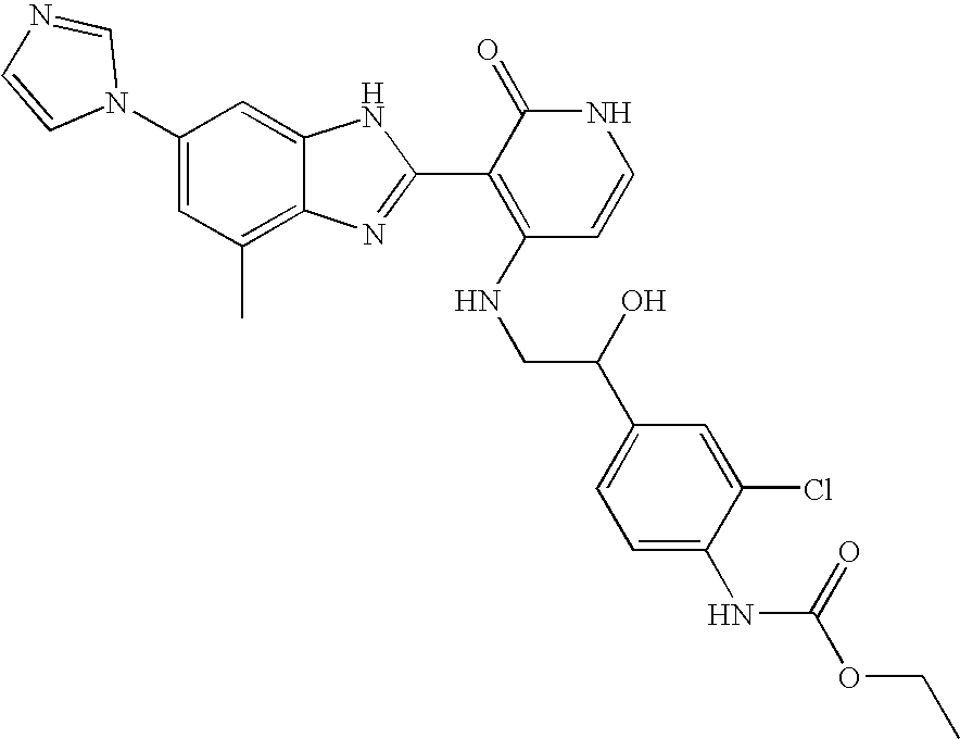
C1(C)=C2C(=CC(N3C=NC=C3)=C1)NC(C1=C(NCC(C3=CC=C(NC(OCC)=O)C(Cl)=C3)O)C=CNC1=O)=N2
